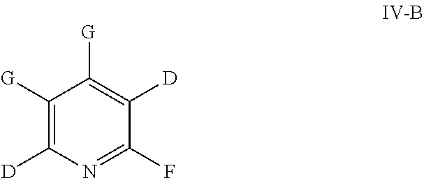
C1([G])=C([D])N=C(F)C([D])=C1[G]
